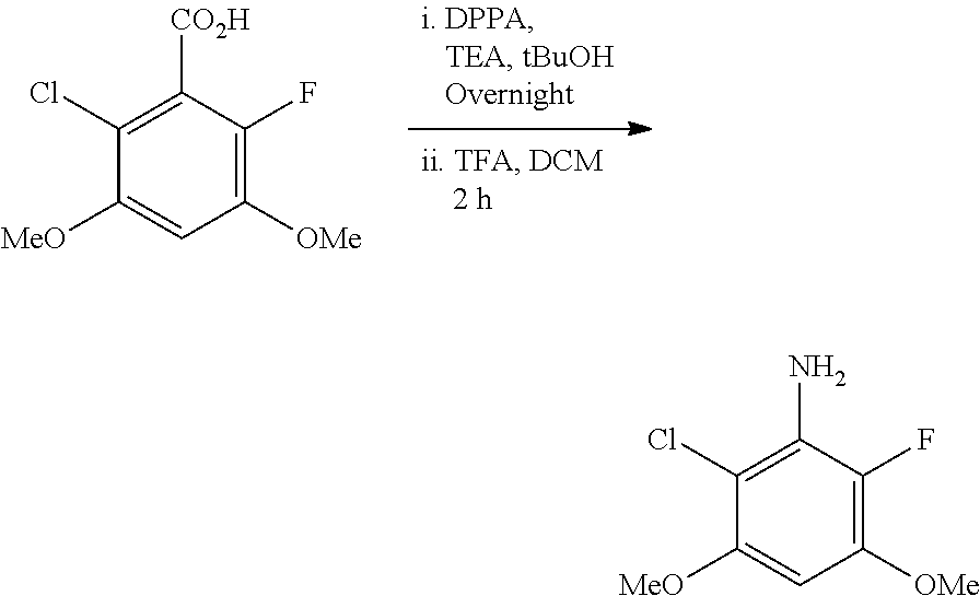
C1([MeO])=CC([OMe])=C(F)C([CO2H])=C1Cl.C1([MeO])=CC([OMe])=C(F)C(N)=C1Cl
